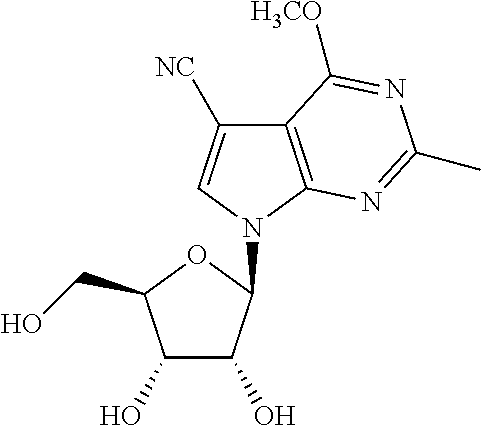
C12=C(N(C3C(O)C(O)C(CO)O3)C=C1[NC])N=C(C)N=C2[H3CO]
